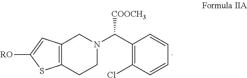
C12=C(CCN(C(C3=C(Cl)C=CC=C3)[COOCH3])C1)SC([RO])=C2
